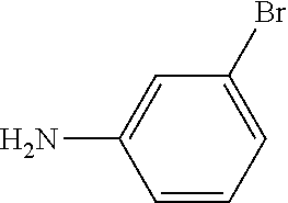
C1=C(Br)C=C(N)C=C1
